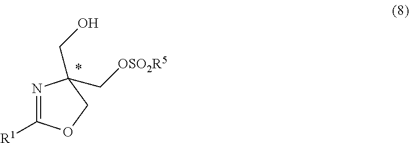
N1=C([R1])OCC1(CO)C[OSO2R5]
